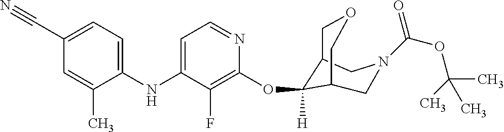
C(C1=CC=C(NC2=CC=NC(OC3([H])C4COCC3CN(C(OC(C)(C)C)=O)C4)=C2F)C(C)=C1)#N
